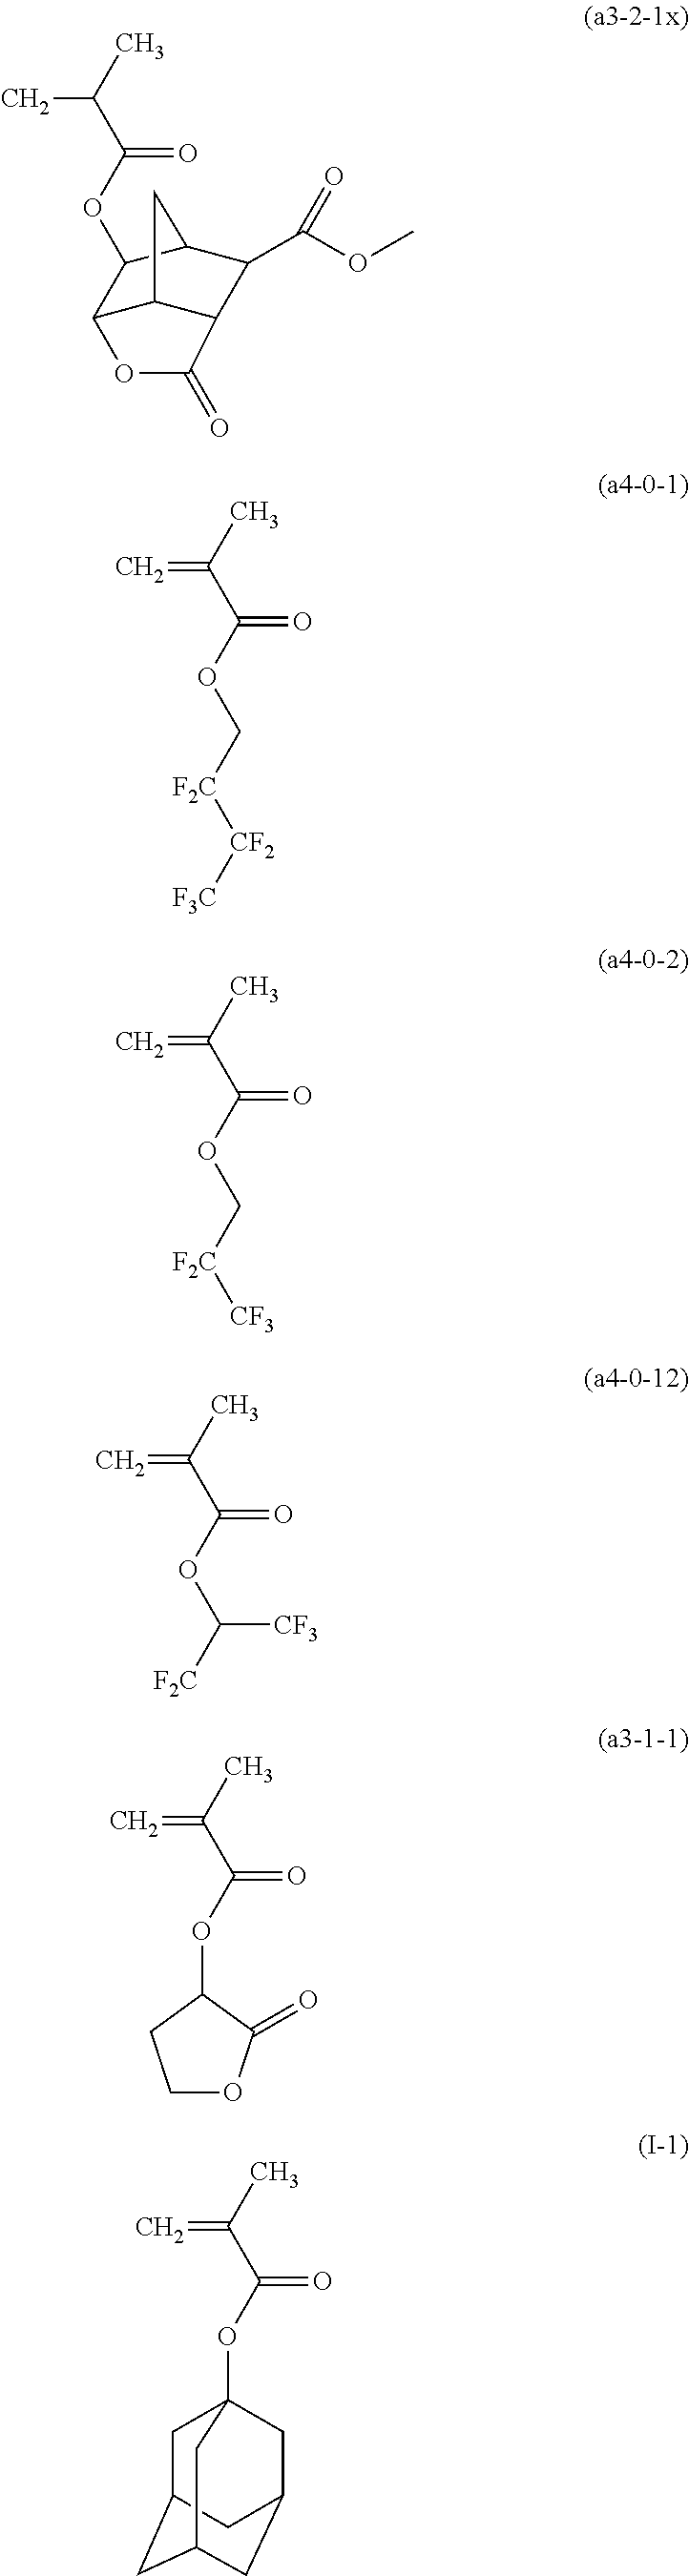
CC(C(OC1C2C3C(C(C(OC)=O)C1C3)C(=O)O2)=O)C.C=C(C(OC[F2C][CF2][F3C])=O)C.C=C(C(OC[F2C][CF3])=O)C.C=C(C(OC([F2C])[CF3])=O)C.C=C(C(OC1CCOC1=O)=O)C.C=C(C(OC12CC3CC(CC(C1)C3)C2)=O)C
